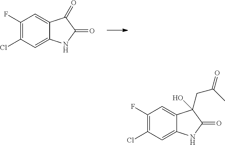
C1(F)=C(Cl)C=C2C(=C1)C(=O)C(=O)N2.C1(F)=C(Cl)C=C2C(=C1)C(CC(C)=O)(O)C(=O)N2
